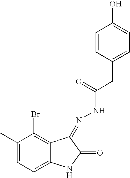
C1(C)=CC=C2C(=C1Br)C(=NNC(=O)CC1=CC=C(O)C=C1)C(=O)N2
